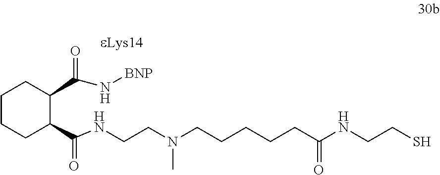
C1CCC(C(NCCN(CCCCCC(NCCS)=O)C)=O)C(C(N[BNP])=O)C1
